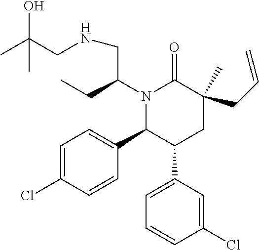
N1(C(CNCC(C)(O)C)CC)C(C2=CC=C(Cl)C=C2)C(C2=CC=CC(Cl)=C2)CC(CC=C)(C)C1=O
